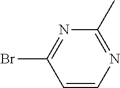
BrC1=NC(C)=NC=C1
